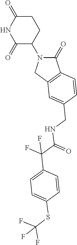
C1(=O)N(C2C(=O)NC(=O)CC2)CC2=C1C=CC(CNC(C(C1=CC=C(SC(F)(F)F)C=C1)(F)F)=O)=C2
